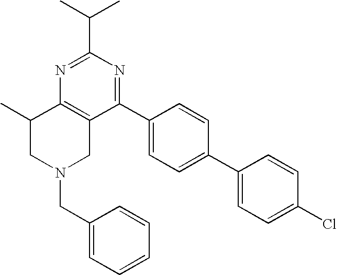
C1(CN2CC3=C(C(C)C2)N=C(C(C)C)N=C3C2=CC=C(C3=CC=C(Cl)C=C3)C=C2)=CC=CC=C1
